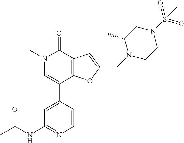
N1(C)C=C(C2=CC(NC(C)=O)=NC=C2)C2=C(C1=O)C=C(CN1CCN(S(=O)(=O)C)CC1C)O2
